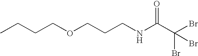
CCCCOCCCNC(C(Br)(Br)Br)=O
